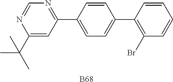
C1=CC(C2=NC=NC(C(C)(C)C)=C2)=CC=C1C1=C(Br)C=CC=C1.[B68]
